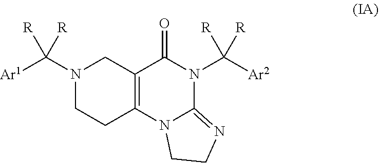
C12=C(N3C(=NCC3)N(C([Ar2])([R])[R])C1=O)CCN(C([Ar1])([R])[R])C2
